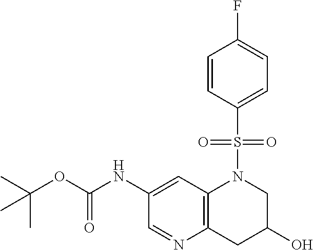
C1(NC(OC(C)(C)C)=O)=CC2=C(CC(O)CN2S(C2=CC=C(F)C=C2)(=O)=O)N=C1
